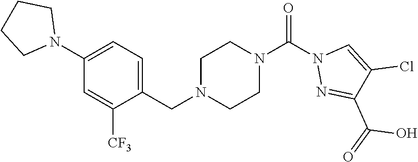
C1(N2CCCC2)=CC=C(CN2CCN(C(N3N=C(C(=O)O)C(Cl)=C3)=O)CC2)C([CF3])=C1
